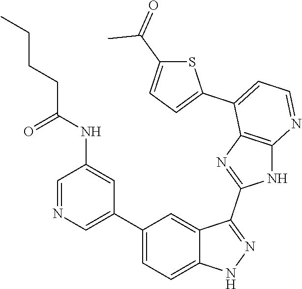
C1=NC=C(C2=CC=C3C(=C2)C(C2=NC4=C(N2)N=CC=C4C2=CC=C(C(=O)C)S2)=NN3)C=C1NC(CCCC)=O
